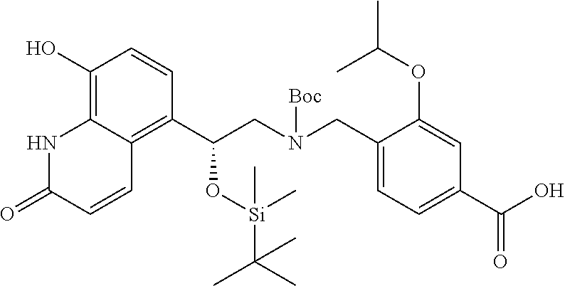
C1(O)=C2C(=C(C(CN(CC3=CC=C(C(O)=O)C=C3OC(C)C)[Boc])O[Si](C)(C(C)(C)C)C)C=C1)C=CC(=O)N2
